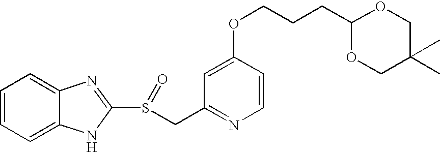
C1=CC=C2C(=C1)N=C(S(=O)CC1=NC=CC(OCCCC3OCC(C)(C)CO3)=C1)N2
